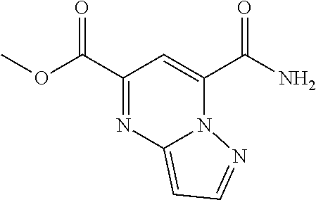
C1(C(OC)=O)=NC2=CC=NN2C(C(N)=O)=C1
